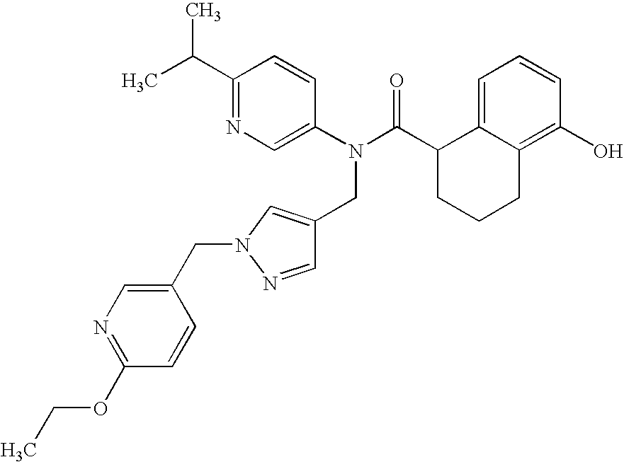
C1(C(C)C)=NC=C(N(C(C2CCCC3=C(O)C=CC=C23)=O)CC2=CN(CC3=CN=C(OCC)C=C3)N=C2)C=C1
